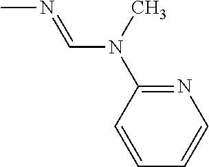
CN=CN(C1=NC=CC=C1)C
